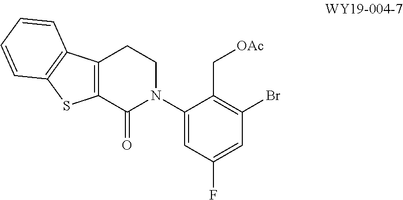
C12=C(C(=O)N(C3=CC(F)=CC(Br)=C3C[OAc])CC1)SC1=C2C=CC=C1
